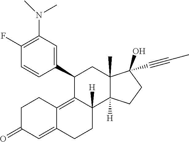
C1(F)=C(N(C)C)C=C(C2C3=C4C(=CC(=O)CC4)CCC3([H])C3([H])C(C)(C2)C(O)(C#CC)CC3)C=C1
